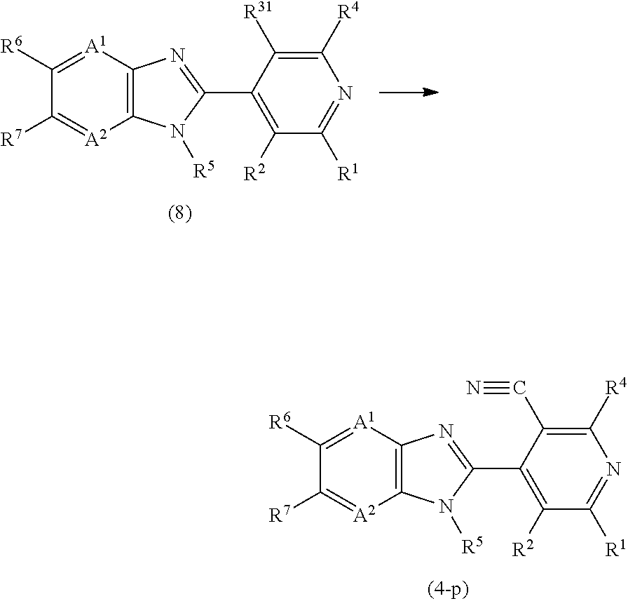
C12=C([A1]=C([R6])C([R7])=[A2]1)N=C(C1=C([R2])C([R1])=NC([R4])=C1[R31])N2[R5].C12=C([A1]=C([R6])C([R7])=[A2]1)N=C(C1=C([R2])C([R1])=NC([R4])=C1C#N)N2[R5]
